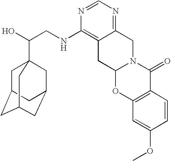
C(CNC1=C2C(=NC=N1)CN1C(C2)OC2=C(C1=O)C=CC(OC)=C2)(O)C12CC3CC(CC(C1)C3)C2
